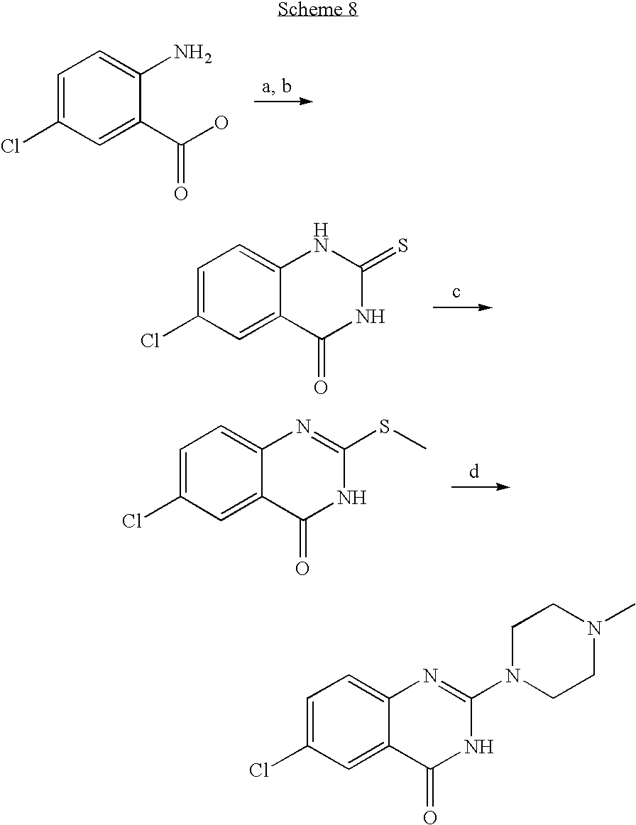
C1=C(Cl)C=C(C(O)=O)C(N)=C1.C1=C(Cl)C=C2C(=C1)NC(=S)NC2=O.C1=C(Cl)C=C2C(=C1)N=C(SC)NC2=O.C1=C(Cl)C=C2C(=C1)N=C(N1CCN(C)CC1)NC2=O
